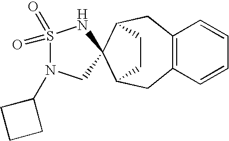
C12=C(CC3C4(C(C1)CC3)NS(=O)(=O)N(C1CCC1)C4)C=CC=C2
